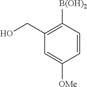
C1=CC([B(OH)2])=C(CO)C=C1[OMe]
